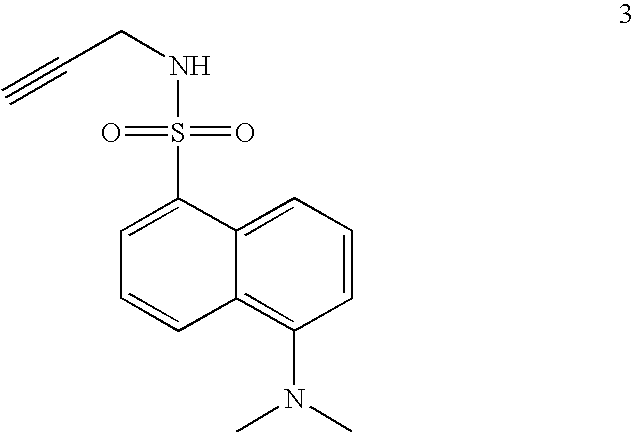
N(CC#C)S(=O)(C1=CC=CC2=C(N(C)C)C=CC=C12)=O
